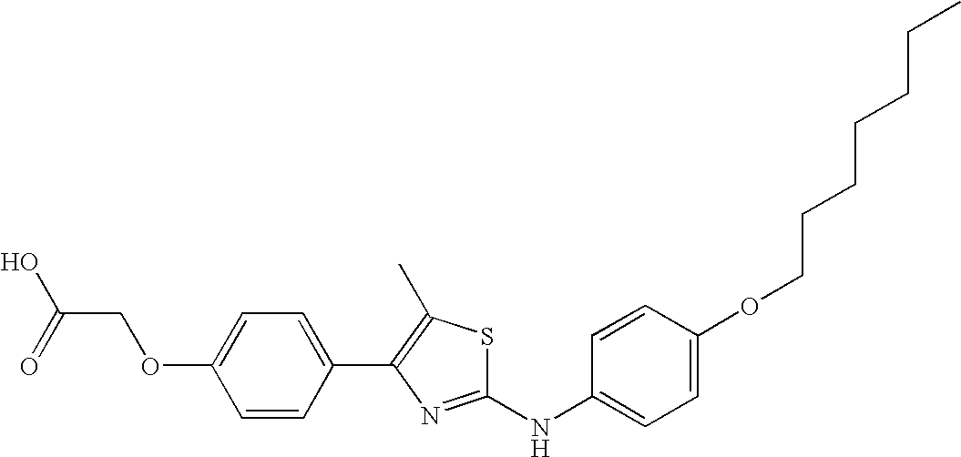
C1=C(OCCCCCCC)C=CC(NC2=NC(C3=CC=C(OCC(O)=O)C=C3)=C(C)S2)=C1
